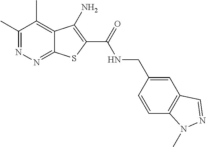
C1(C)=NN=C2C(=C1C)C(N)=C(C(=O)NCC1=CC3=C(C=C1)N(C)N=C3)S2
